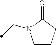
CCN1CCCC1=O
